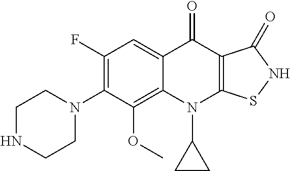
C12=C(OC)C(N3CCNCC3)=C(F)C=C1C(=O)C1=C(N2C2CC2)SNC1=O
